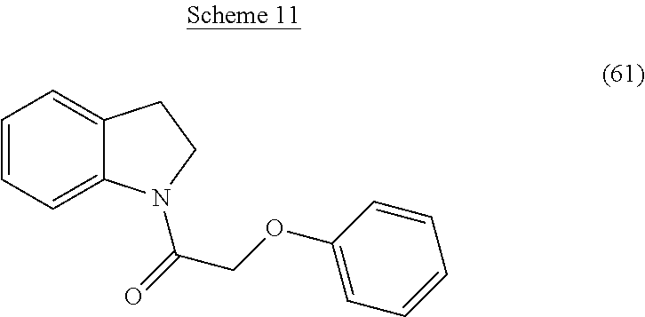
C1=CC=C2C(=C1)CCN2C(=O)COC1=CC=CC=C1
